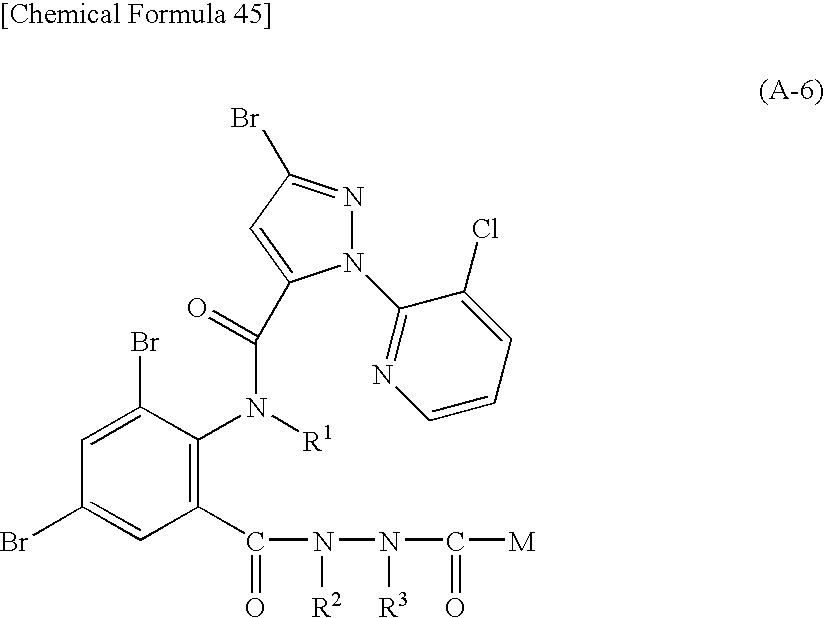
C1(C(=O)N(N(C([M])=O)[R3])[R2])=C(N([R1])C(=O)C2=CC(Br)=NN2C2=NC=CC=C2Cl)C(Br)=CC(Br)=C1
